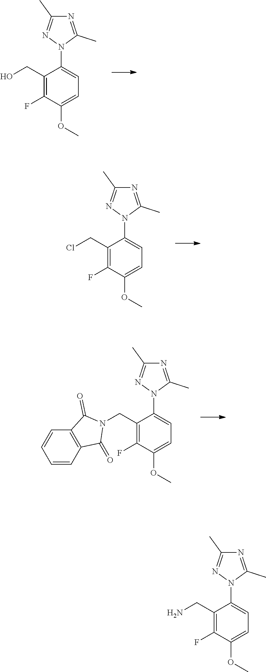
C1(CCl)=C(F)C(OC)=CC=C1N1C(C)=NC(C)=N1.C1(CO)=C(F)C(OC)=CC=C1N1C(C)=NC(C)=N1.C1(CN)=C(F)C(OC)=CC=C1N1C(C)=NC(C)=N1.C1(CN2C(=O)C3=C(C2=O)C=CC=C3)=C(F)C(OC)=CC=C1N1C(C)=NC(C)=N1
